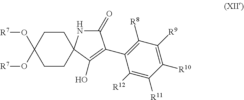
C1CC2(CCC1(O[R7])O[R7])NC(=O)C(C1=C([R8])C([R9])=C([R10])C([R11])=C1[R12])=C2O
